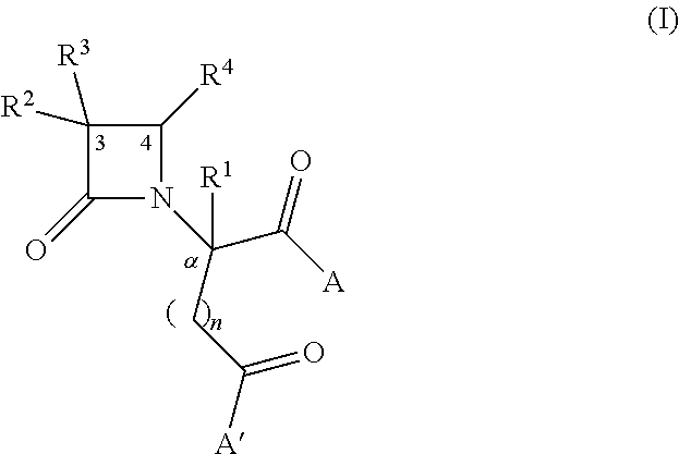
C1([R3])([R2])C(=O)N(C(CC(=O)[A])(C([A])=O)[R1])C1[R4]
